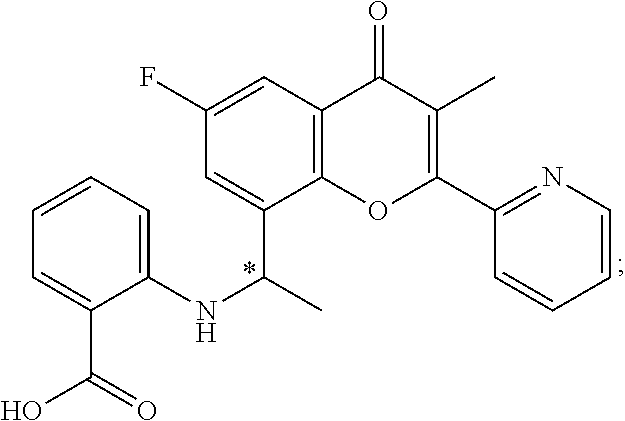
C12=C(C=C(F)C=C1C(C)NC1=CC=CC=C1C(=O)O)C(=O)C(C)=C(C1=NC=CC=C1)O2
